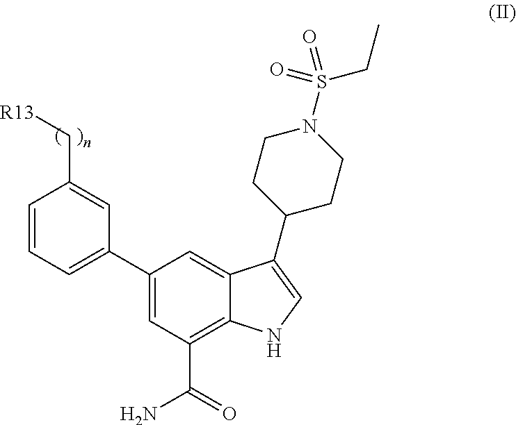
C1=C(C2=CC=CC(C[R13])=C2)C=C2C(=C1C(=O)N)NC=C2C1CCN(S(=O)(=O)CC)CC1
